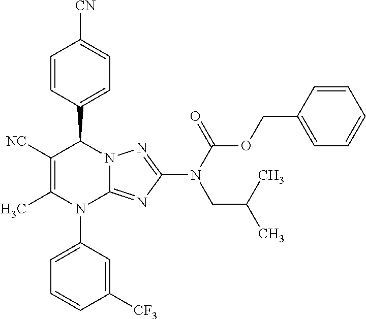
C1=CC(C2C([NC])=C(C)N(C3=CC=CC([CF3])=C3)C3=NC(N(C(OCC4=CC=CC=C4)=O)CC(C)C)=NN23)=CC=C1[CN]
